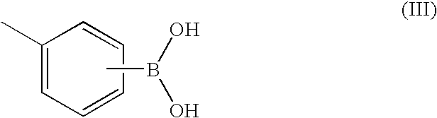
C1(C)=CC=CC=C1.CB(O)O
